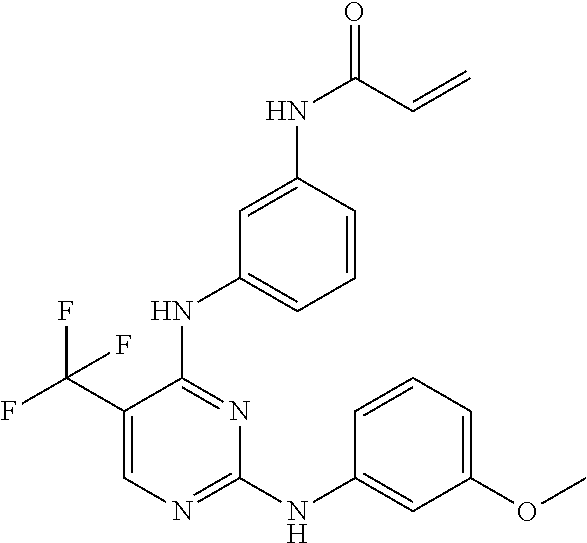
N(C1=NC=C(C(F)(F)F)C(NC2=CC=CC(NC(C=C)=O)=C2)=N1)C1=CC(OC)=CC=C1
